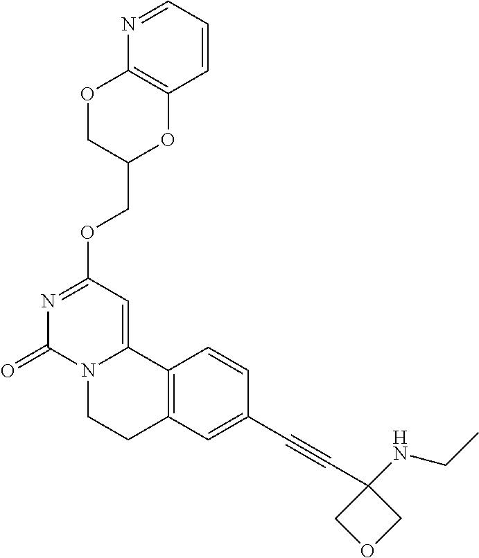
N1=CC=CC2=C1OCC(COC1=NC(=O)N3C(=C1)C1=C(CC3)C=C(C#CC3(NCC)COC3)C=C1)O2
